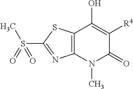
C12=C(N(C)C(=O)C([R4])=C1O)N=C(S(C)(=O)=O)S2
